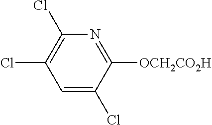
C1=C(Cl)C([OCH2CO2H])=NC(Cl)=C1Cl
